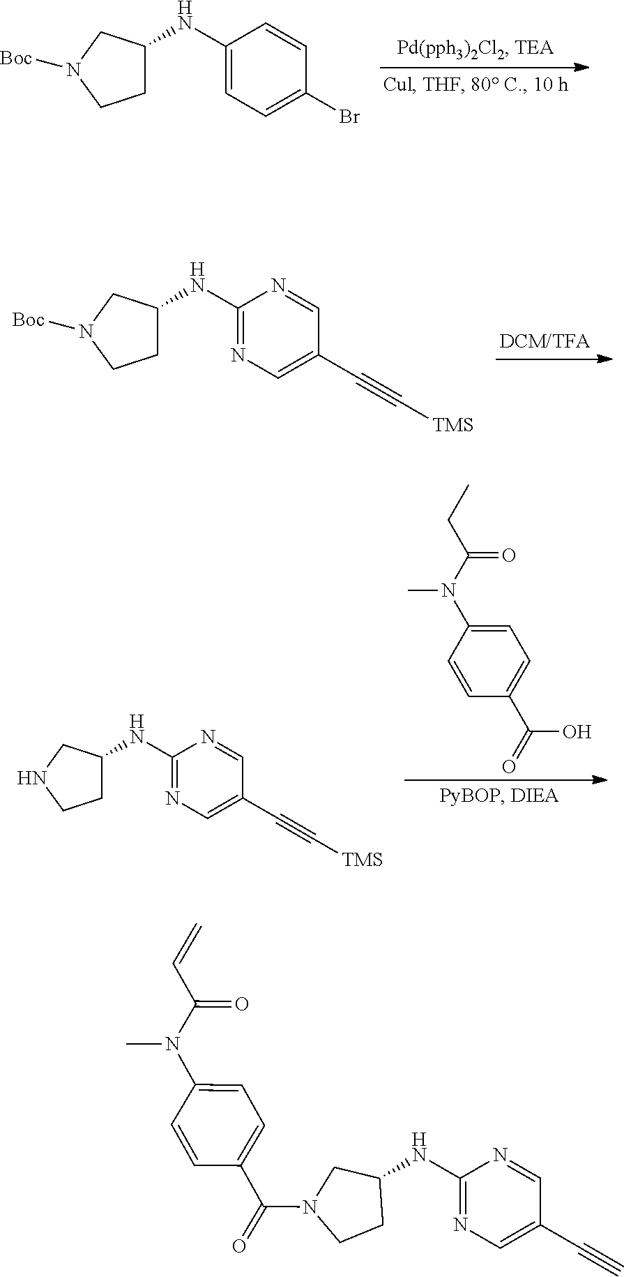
C1=C(N(C)C(C=C)=O)C=CC(C(=O)N2CCC(NC3=NC=C(C#C)C=N3)C2)=C1.C1(NC2CCN([Boc])C2)=CC=C(Br)C=C1.C1(NC2CCN([Boc])C2)=NC=C(C#C[TMS])C=N1.C1=C(N(C(CC)=O)C)C=CC(C(=O)O)=C1.C1(NC2CCNC2)=NC=C(C#C[TMS])C=N1
